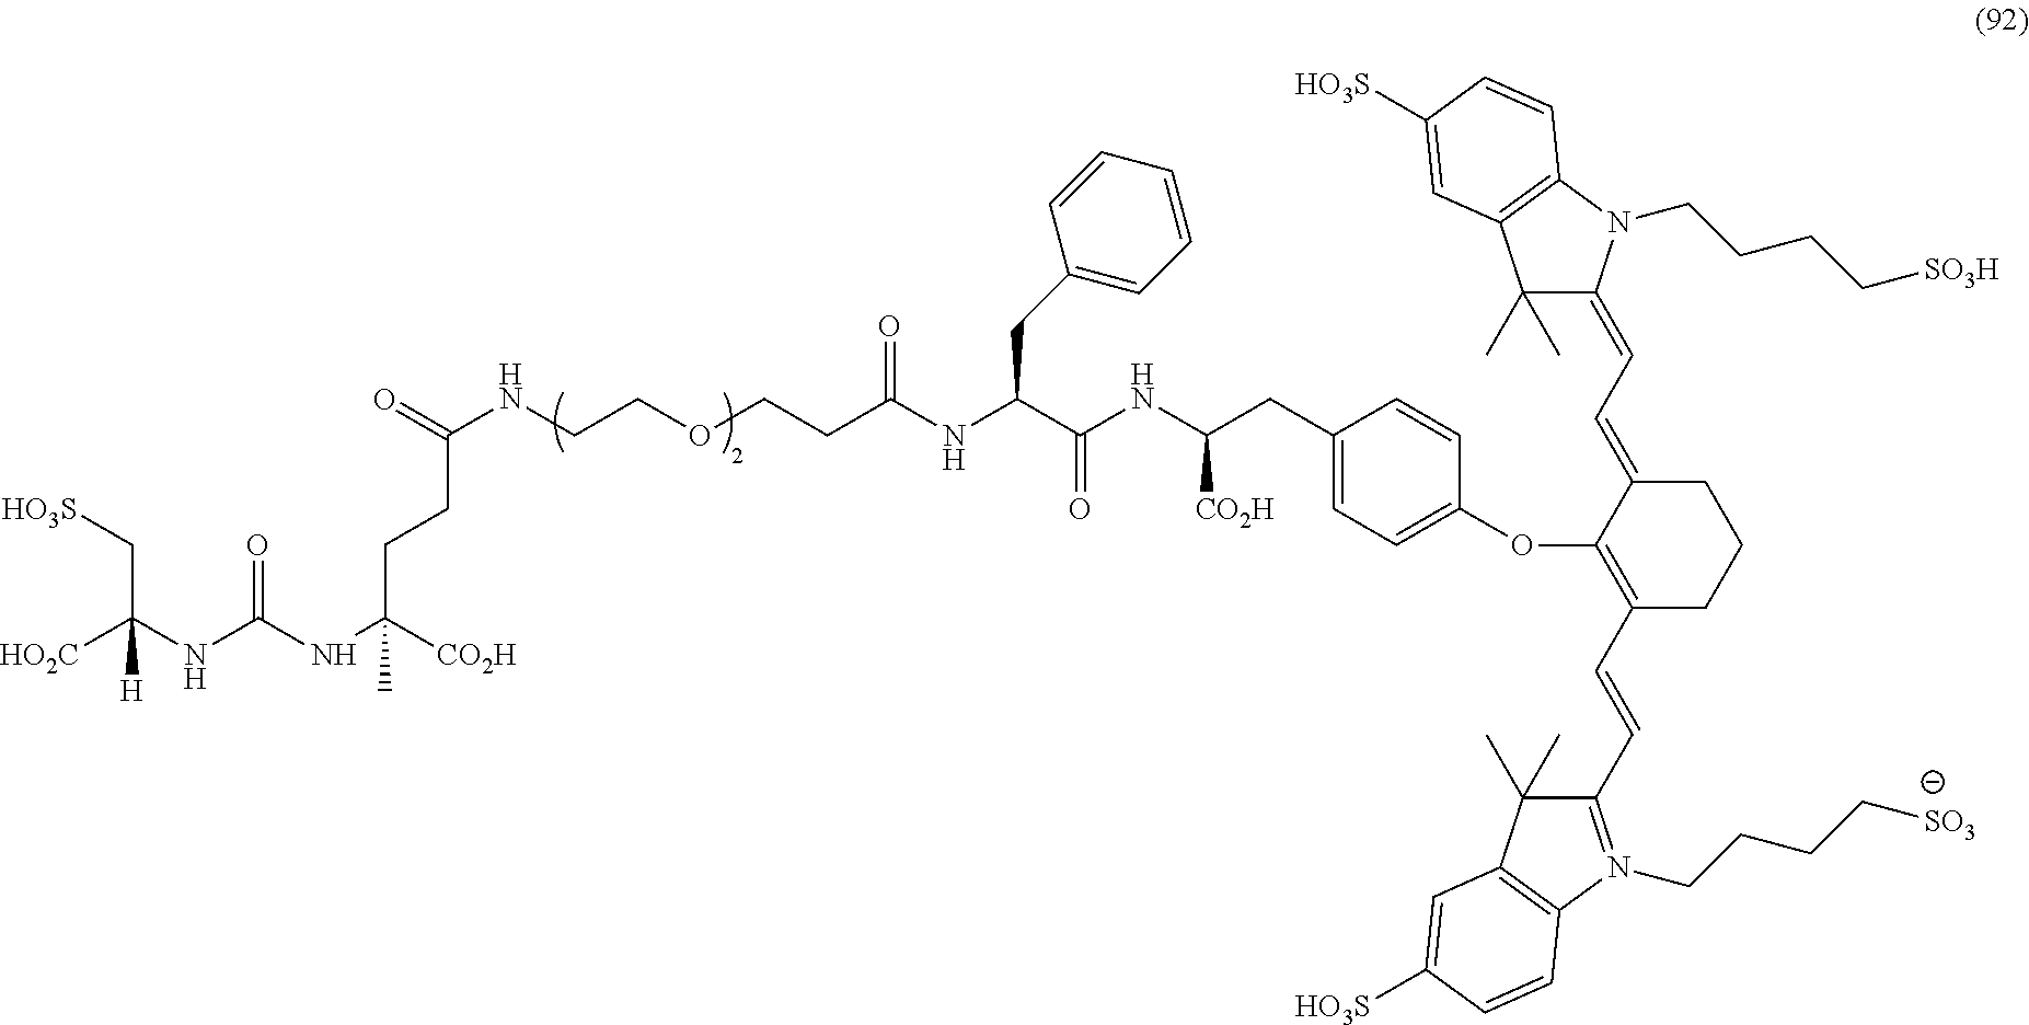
[HO2C]C(NC(NC([CO2H])(CCC(NCCOCCC(NC(C(NC(CC1=CC=C(OC2=C(C=CC3=N(CCCC[SO3])C4=C(C3(C)C)C=C([HO3S])C=C4)CCCC2=CC=C2C(C)(C)C3=C(N2CCCC[SO3H])C=CC([HO3S])=C3)C=C1)[CO2H])=O)CC1=CC=CC=C1)=O)=O)C)=O)([H])C[HO3S]
